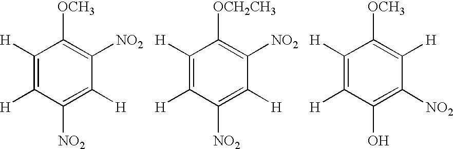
C1([H])=C([H])C([NO2])=C([H])C([NO2])=C1[OCH3].C1([H])=C([H])C([NO2])=C([H])C([NO2])=C1[OCH2CH3].C1([H])=C([H])C(O)=C([NO2])C([H])=C1[OCH3]
